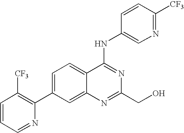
C1=CC=NC(C2=CC=C3C(=C2)N=C(CO)N=C3NC2=CN=C([CF3])C=C2)=C1[CF3]
